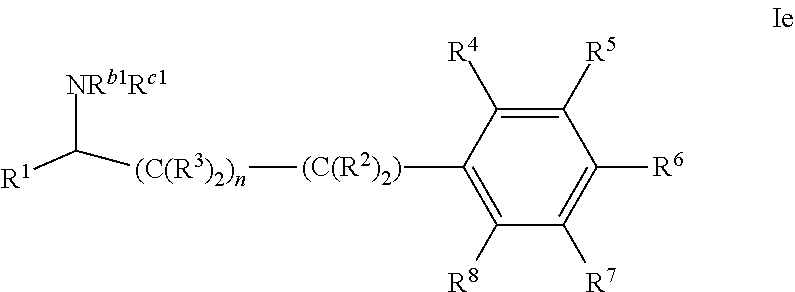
C1([(C(R2)2)][(C(R3)2)n]C([R1])[NRb1Rc1])=C([R8])C([R7])=C([R6])C([R5])=C1[R4]
